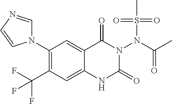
C1(N2C=NC=C2)=C(C(F)(F)F)C=C2C(=C1)C(=O)N(N(C(C)=O)S(=O)(=O)C)C(=O)N2
